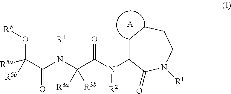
O(C(C(=O)N(C(C(N(C1CCCCN([R1])C1=O)[R2])=O)([R3a])[R3b])[R4])([R5a])[R5b])[R6].[A]
